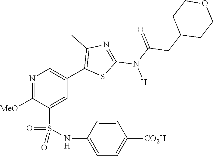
N1=C([OMe])C(S(NC2=CC=C([CO2H])C=C2)(=O)=O)=CC(C2=C(C)N=C(N(C(=O)CC3CCOCC3)[H])S2)=C1
